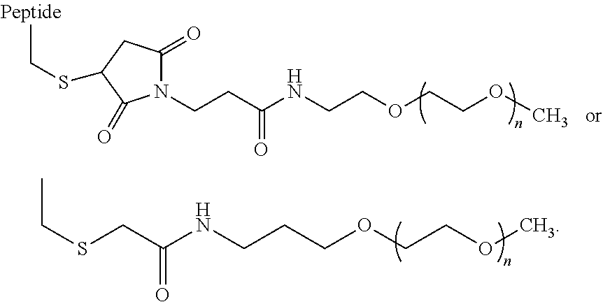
CCSCC(NCCCOCCOC)=O.CCSC1CC(=O)N(CCC(NCCOCCOC)=O)C1=O
